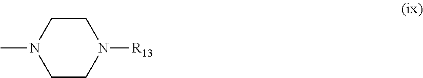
CN1CCN([R13])CC1
